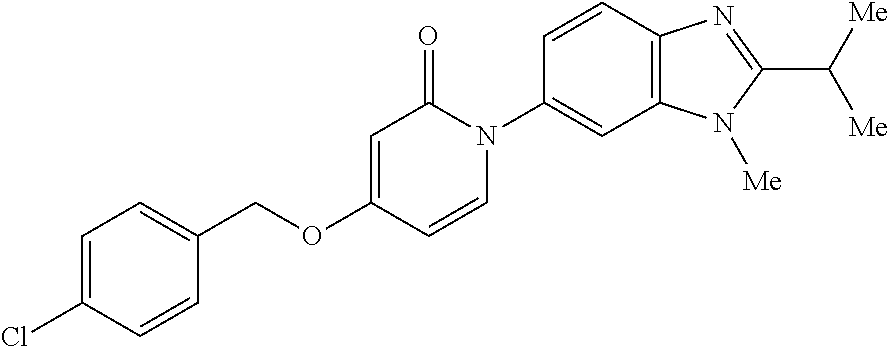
C1(COC2=CC(=O)N(C3=CC4=C(C=C3)N=C(C([Me])[Me])N4[Me])C=C2)=CC=C(Cl)C=C1
